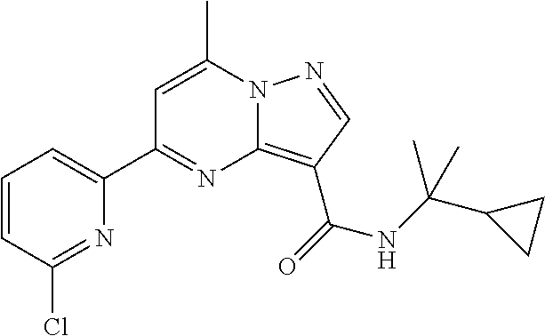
C1=CC(Cl)=NC(C2=NC3=C(C(=O)NC(C4CC4)(C)C)C=NN3C(C)=C2)=C1
